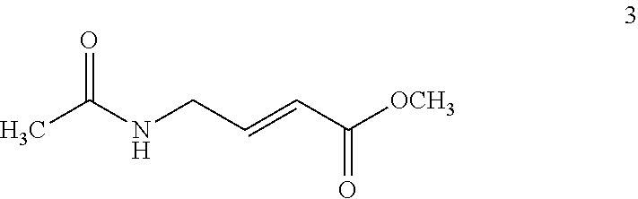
CC(NCC=CC([OCH3])=O)=O
